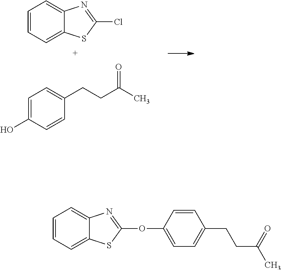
C1=CC=C2C(=C1)N=C(OC1=CC=C(CCC(C)=O)C=C1)S2.C1=CC=C2C(=C1)N=C(Cl)S2.C1=C(O)C=CC(CCC(C)=O)=C1
